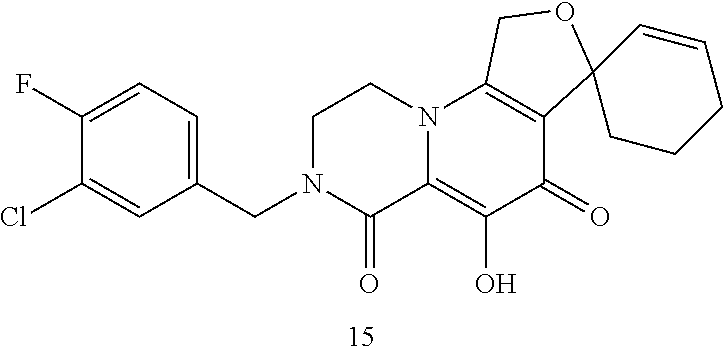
C1(F)=CC=C(CN2CCN3C(=C(O)C(=O)C4=C3COC43CCCC=C3)C2=O)C=C1Cl
